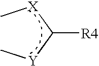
C[Y]C([X]C)[R4]
